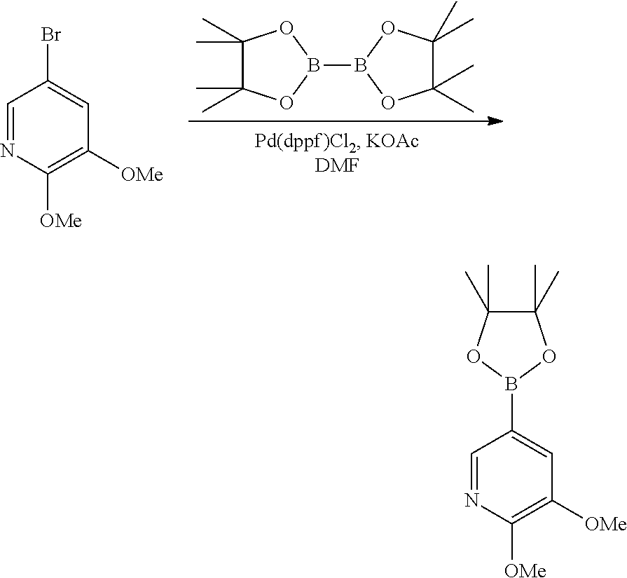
B1(B2OC(C)(C)C(C)(C)O2)OC(C)(C)C(C)(C)O1.C1=NC([OMe])=C([OMe])C=C1Br.C1=NC([OMe])=C([OMe])C=C1B1OC(C)(C)C(C)(C)O1
